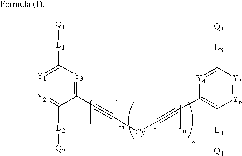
C1(C#C[Cy]C#CC2=C([L4][Q4])[Y6]=[Y5]C([L3][Q3])=[Y4]2)=[Y3]C([L1][Q1])=[Y1][Y2]=C1[L2][Q2]
